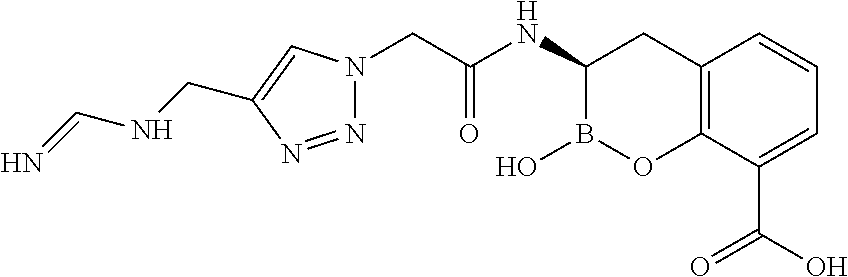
C12=C(C(C(O)=O)=CC=C1)OB(O)C(NC(CN1N=NC(CNC=N)=C1)=O)C2
